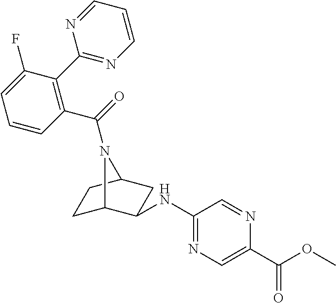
C1(NC2C3CCC(C2)N3C(=O)C2=C(C3=NC=CC=N3)C(F)=CC=C2)=NC=C(C(OC)=O)N=C1
